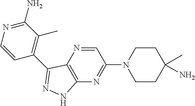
C1=NC2=C(N=C1N1CCC(C)(N)CC1)NN=C2C1=C(C)C(N)=NC=C1
